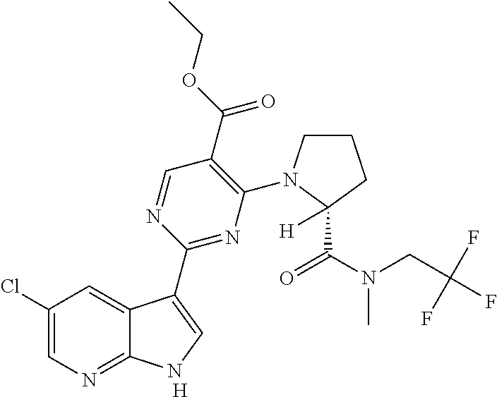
C1(Cl)=CN=C2C(=C1)C(C1=NC(N3CCCC3(C(N(CC(F)(F)F)C)=O)[H])=C(C(OCC)=O)C=N1)=CN2.[H]
